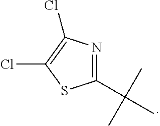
C1(C(C)(C)C)=NC(Cl)=C(Cl)S1
